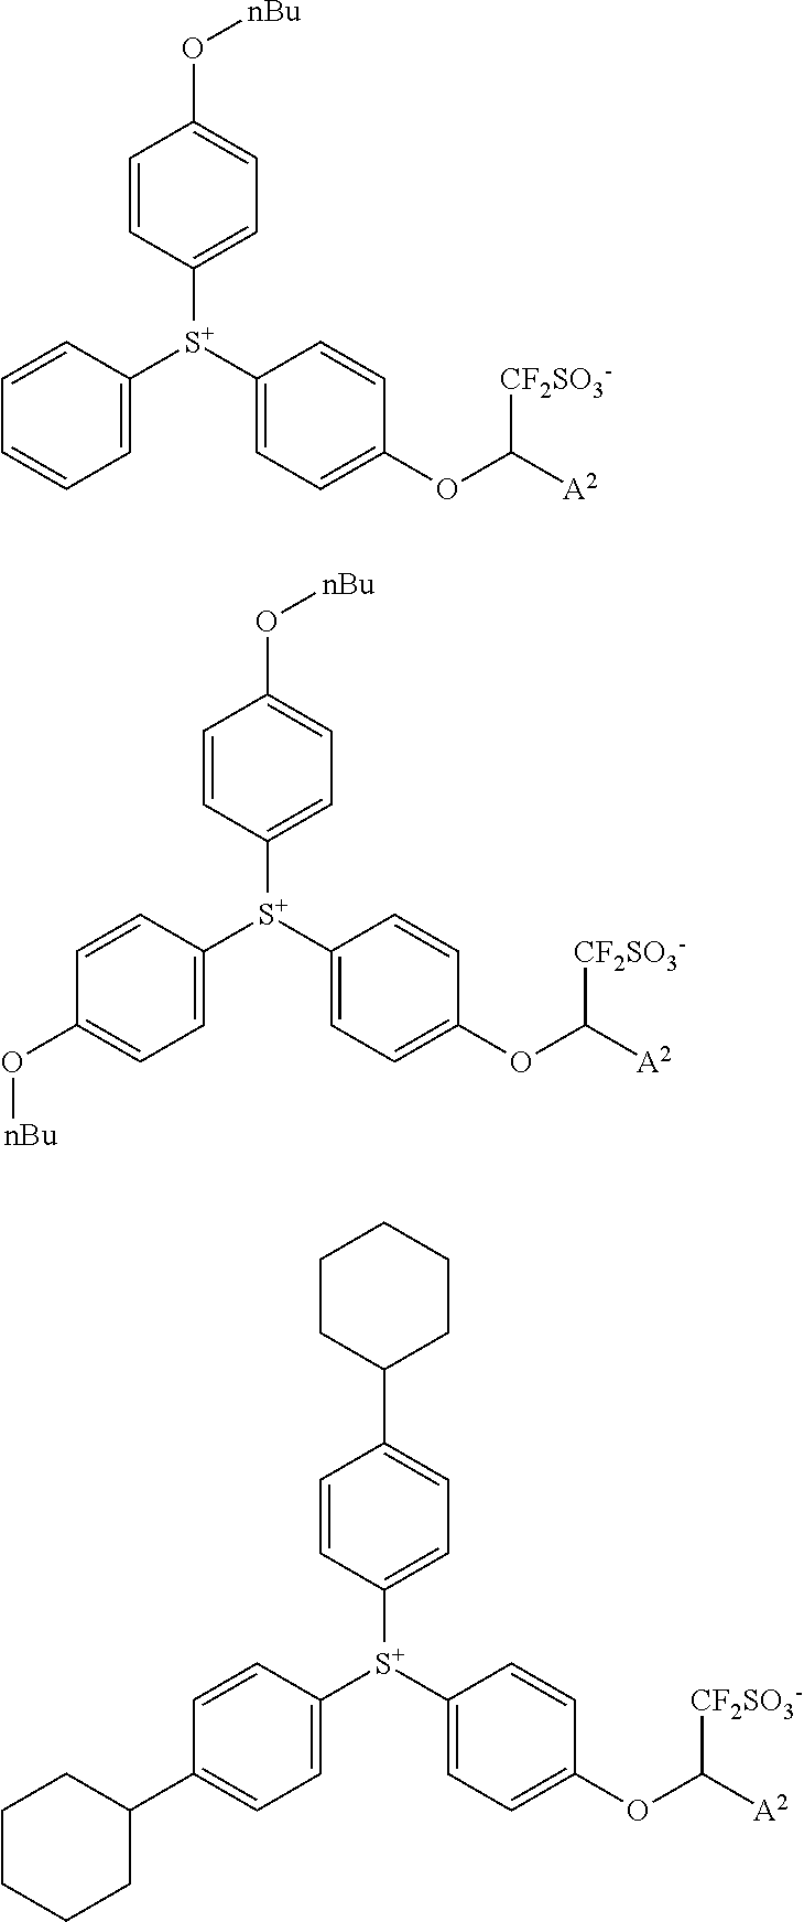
C1=CC([S+](C2=CC=CC=C2)C2=CC=C(OC([A2])[CF2SO3-])C=C2)=CC=C1O[nBu].C1=CC([S+](C2=CC=C(O[nBu])C=C2)C2=CC=C(OC([A2])[CF2SO3-])C=C2)=CC=C1O[nBu].C1=CC([S+](C2=CC=C(C3CCCCC3)C=C2)C2=CC=C(OC([A2])[CF2SO3-])C=C2)=CC=C1C1CCCCC1
